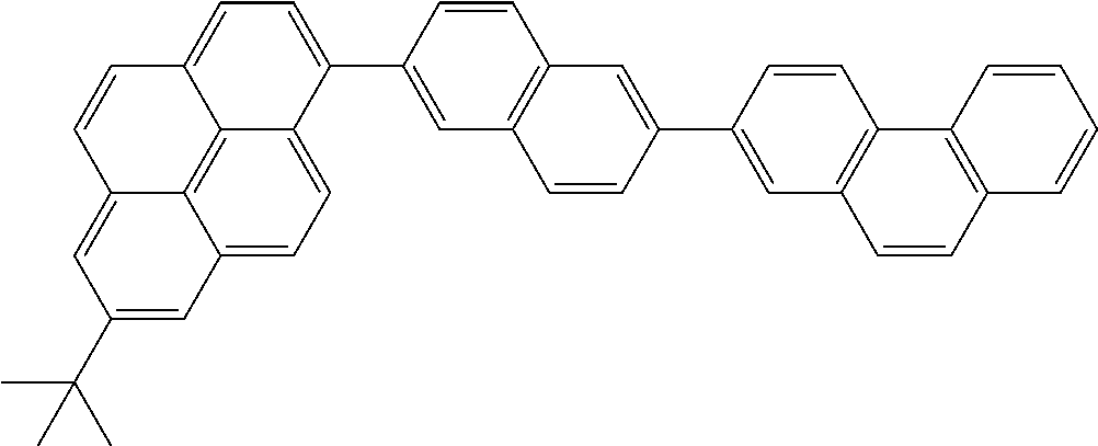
C12=CC=C3C4=C1C(=CC(C(C)(C)C)=C2)C=CC4=CC=C3C1=CC2=C(C=C1)C=C(C1=CC3=C(C=C1)C1=C(C=C3)C=CC=C1)C=C2
